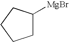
C1C([MgBr])CCC1
